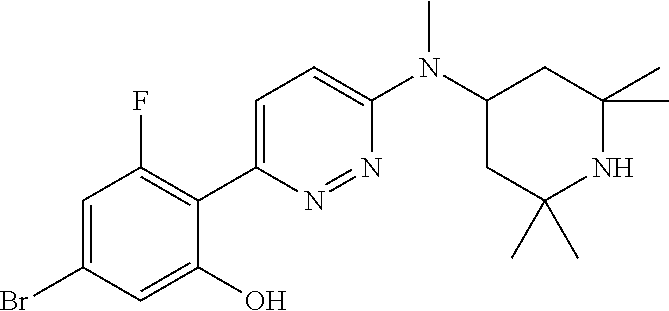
C1=C(Br)C=C(O)C(C2=CC=C(N(C3CC(C)(C)NC(C)(C)C3)C)N=N2)=C1F
